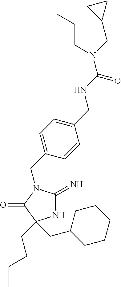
C1(CN2C(=N)NC(CCCC)(CC3CCCCC3)C2=O)=CC=C(CNC(N(CC2CC2)CCC)=O)C=C1
